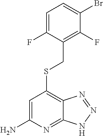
C1(N)=CC(SCC2=C(F)C(Br)=CC=C2F)=C2C(=N1)NN=N2
